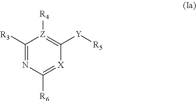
[Y](C1=[Z]([R4])C([R3])=NC([R6])=[X]1)[R5]
